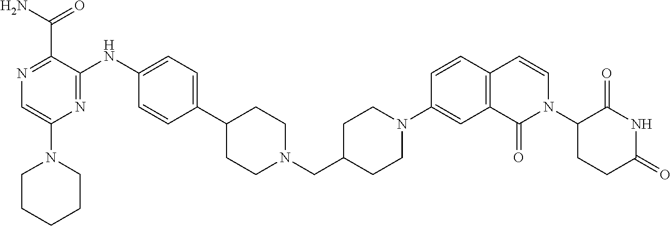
N1=C(C(N)=O)C(NC2=CC=C(C3CCN(CC4CCN(C5=CC6=C(C=C5)C=CN(C5CCC(=O)NC5=O)C6=O)CC4)CC3)C=C2)=NC(N2CCCCC2)=C1
